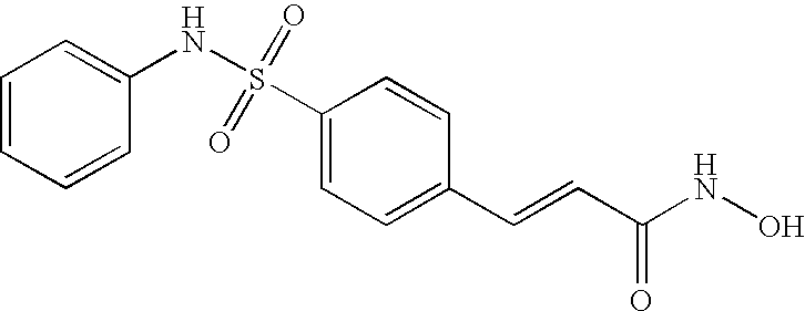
C1=CC=CC(NS(C2=CC=C(C=CC(NO)=O)C=C2)(=O)=O)=C1
